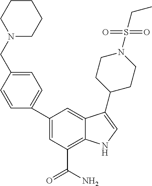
C1=C(C2=CC=C(CN3CCCCC3)C=C2)C=C2C(=C1C(N)=O)NC=C2C1CCN(S(=O)(=O)CC)CC1
